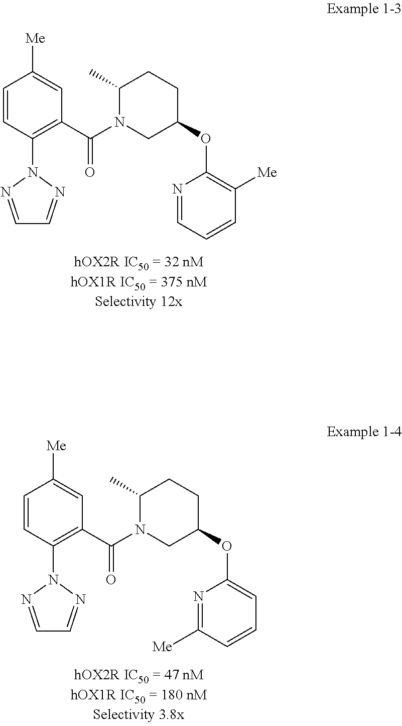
C1=CC(N2N=CC=N2)=C(C(=O)N2C(C)CCC(OC3=C([Me])C=CC=N3)C2)C=C1[Me].C1=CC(N2N=CC=N2)=C(C(=O)N2C(C)CCC(OC3=CC=CC([Me])=N3)C2)C=C1[Me]
